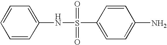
C1=CC=CC=C1NS(C1=CC=C(N)C=C1)(=O)=O
